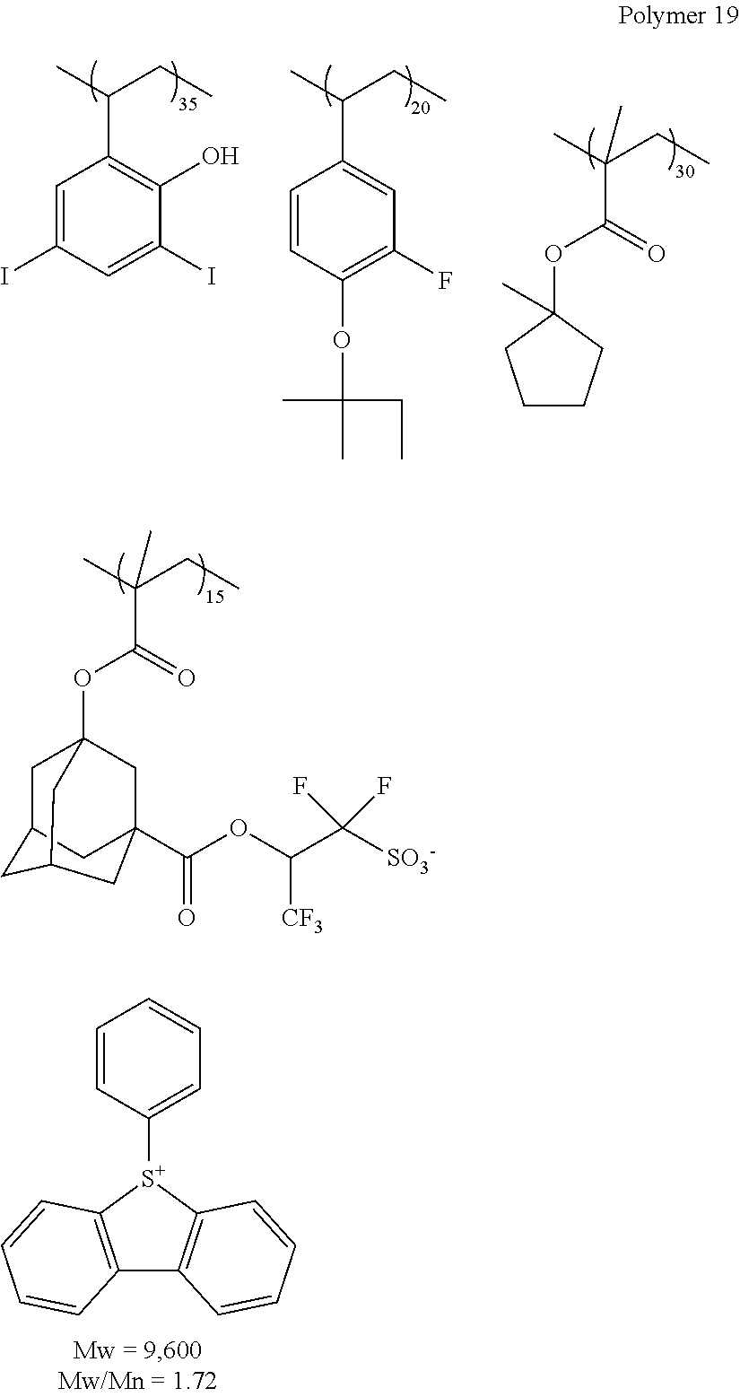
C12(OC(C(C)(CC)C)=O)CC3CC(C1)CC(C(OC(C([SO3-])(F)F)[CF3])=O)(C2)C3.C1=CC([S+]2C3=C(C4=C2C=CC=C4)C=CC=C3)=CC=C1.C1=C(I)C=C(I)C(O)=C1C(CC)C.C1(C(C)CC)=CC(F)=C(OC(C)(C)CC)C=C1.C1CCC(C)(OC(C(C)(CC)C)=O)C1
